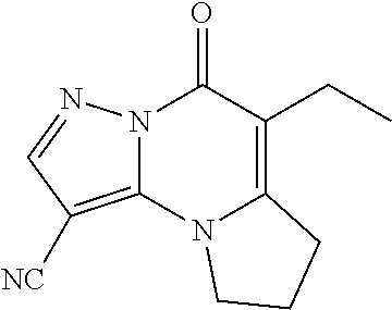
N12C(=C([NC])C=N1)N1C(=C(CC)C2=O)CCC1
